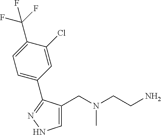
C1=C(CN(CCN)C)C(C2=CC=C(C(F)(F)F)C(Cl)=C2)=NN1
